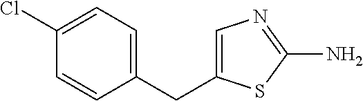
C1(CC2=CN=C(N)S2)=CC=C(Cl)C=C1
